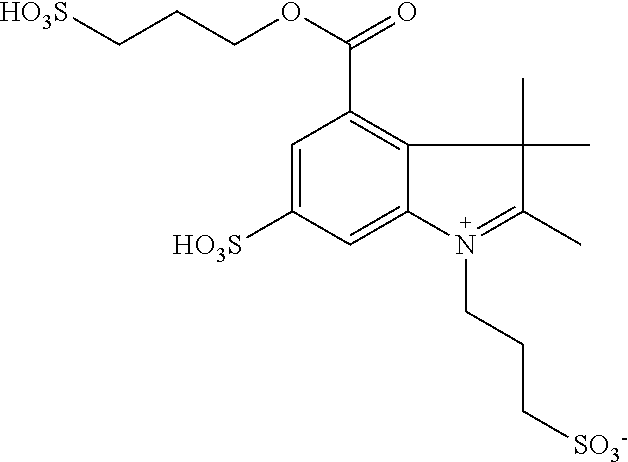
C1=C([HO3S])C=C2C(=C1C(OCCC[HO3S])=O)C(C)(C)C(C)=N2CCC[SO3-]
